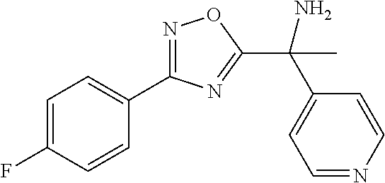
C1(C2=NOC(C(C)(C3=CC=NC=C3)N)=N2)=CC=C(F)C=C1
